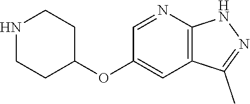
N1CCC(OC2=CC3=C(N=C2)NN=C3C)CC1
